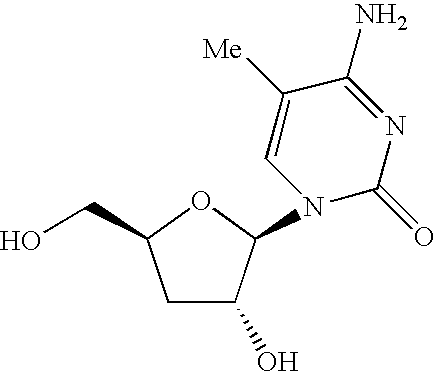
C1C(O)C(N2C(=O)N=C(N)C([Me])=C2)OC1CO
